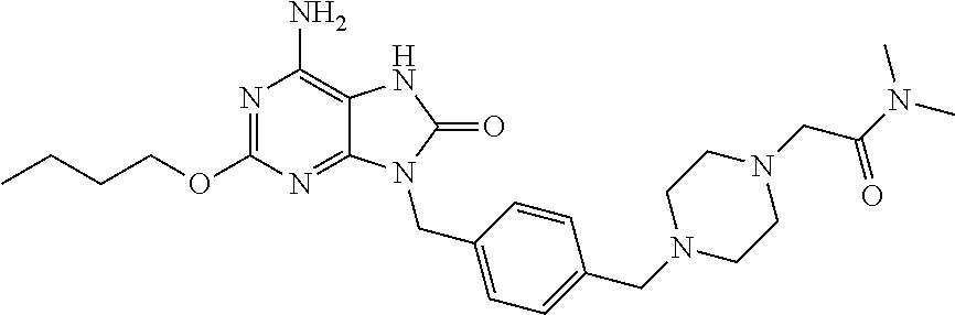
N1=C(OCCCC)N=C2C(=C1N)NC(=O)N2CC1=CC=C(CN2CCN(CC(N(C)C)=O)CC2)C=C1
